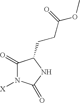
C1(=O)N([X])C(=O)NC1CCC(OC)=O
